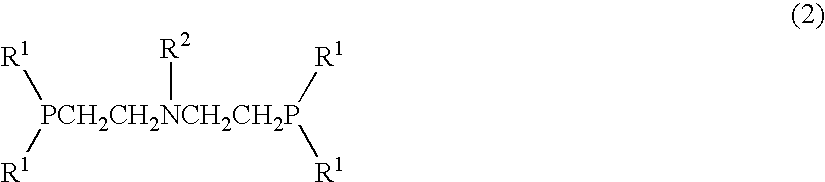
[PCH2CH2NCH2CH2P]([R1])([R1])([R1])([R1])[R2]
